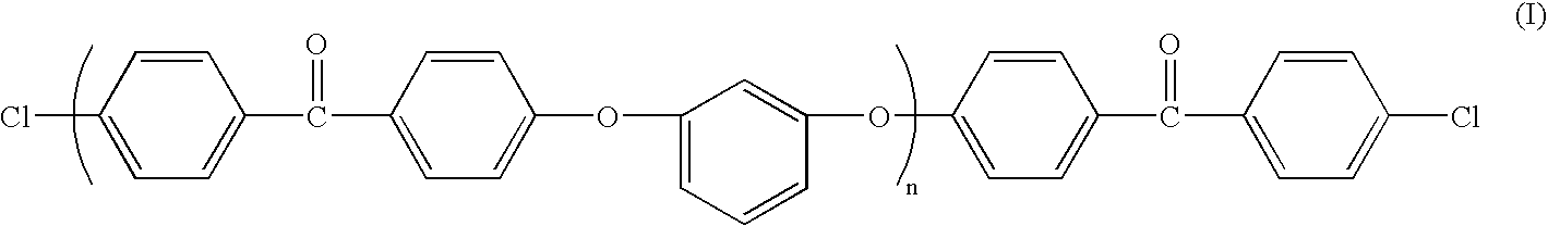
C1=CC(Cl)=CC=C1C(C1=CC=C(OC2=CC=CC(OC3=CC=C(C(C4=CC=C(Cl)C=C4)=O)C=C3)=C2)C=C1)=O
